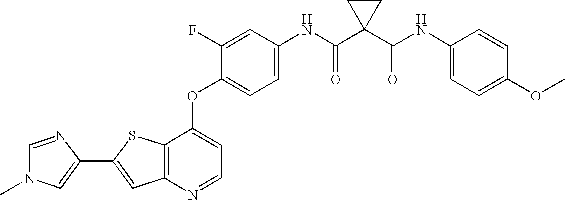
C12=C(SC(C3=CN(C)C=N3)=C1)C(OC1=CC=C(NC(C3(C(NC4=CC=C(OC)C=C4)=O)CC3)=O)C=C1F)=CC=N2
